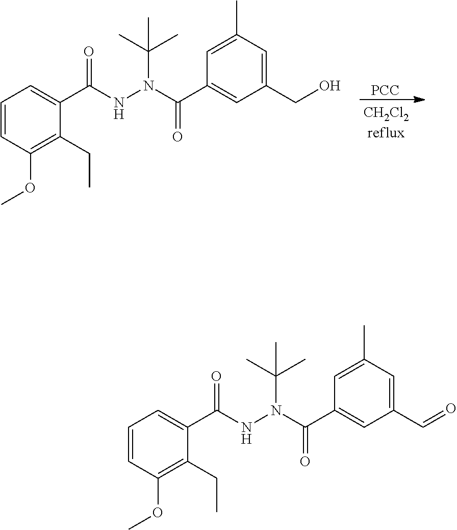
C1=CC(OC)=C(CC)C(C(NN(C(C)(C)C)C(C2=CC(CO)=CC(C)=C2)=O)=O)=C1.[PCC].C1=CC(OC)=C(CC)C(C(NN(C(C)(C)C)C(C2=CC(C=O)=CC(C)=C2)=O)=O)=C1
